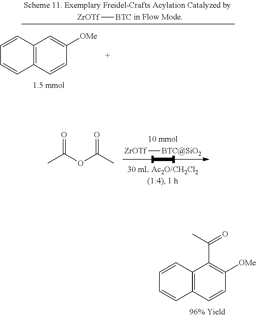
[ZrOTf][BTC@SiO2].O=C(C)OC(=O)C.C12=C(C=CC([OMe])=C1C(=O)C)C=CC=C2.C12=C(C=CC([OMe])=C1)C=CC=C2.[ZrOTf][BTC]
